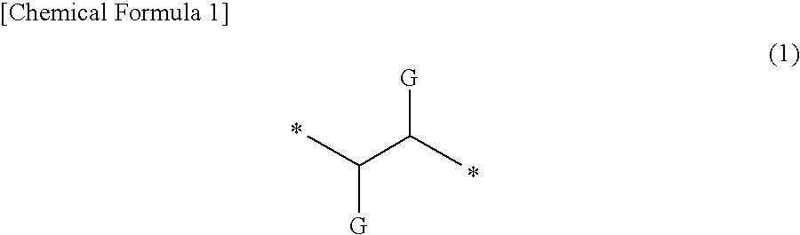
C(C(C)[G])(C)[G]
